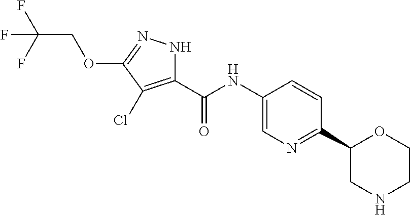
O=C(NC1=CN=C(C2CNCCO2)C=C1)C1=C(Cl)C(OCC(F)(F)F)=NN1
